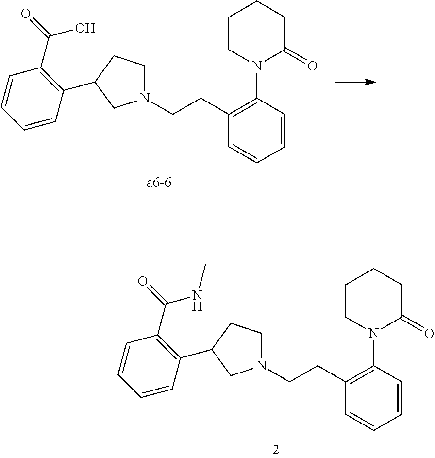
C1=CC(C2CCN(CCC3=C(N4C(=O)CCCC4)C=CC=C3)C2)=C(C(=O)NC)C=C1.C1=CC(C2CCN(CCC3=C(N4C(=O)CCCC4)C=CC=C3)C2)=C(C(=O)O)C=C1
